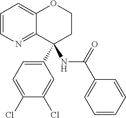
C1=CN=C2C(=C1)OCCC2(NC(C1=CC=CC=C1)=O)C1=CC=C(Cl)C(Cl)=C1
